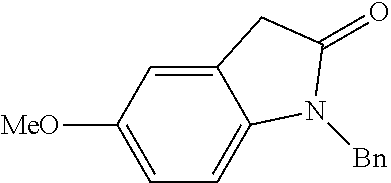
C12=CC([MeO])=CC=C1N([Bn])C(=O)C2
